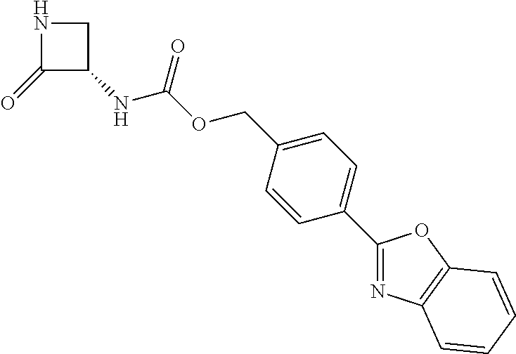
C1(=O)C(NC(OCC2=CC=C(C3=NC4=C(O3)C=CC=C4)C=C2)=O)CN1
